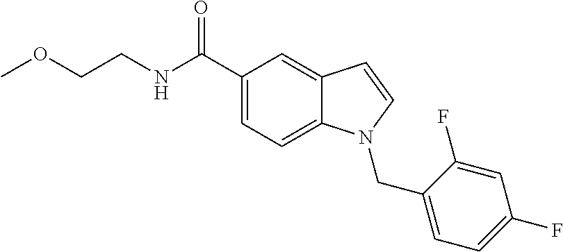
C(CNC(C1=CC=C2C(=C1)C=CN2CC1=CC=C(F)C=C1F)=O)OC
